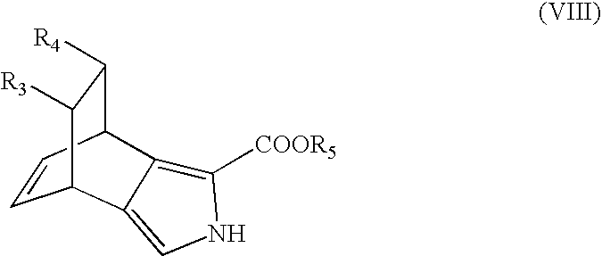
C1=CC2C([R4])C([R3])C1C1=CNC([COOR5])=C21
